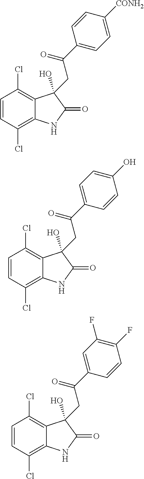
C1=CC(Cl)=C2C(=C1Cl)C(O)(CC(C1=CC=C([CONH2])C=C1)=O)C(=O)N2.C1=CC(Cl)=C2C(=C1Cl)C(O)(CC(C1=CC=C(O)C=C1)=O)C(=O)N2.C1=CC(Cl)=C2C(=C1Cl)C(O)(CC(C1=CC(F)=C(F)C=C1)=O)C(=O)N2
